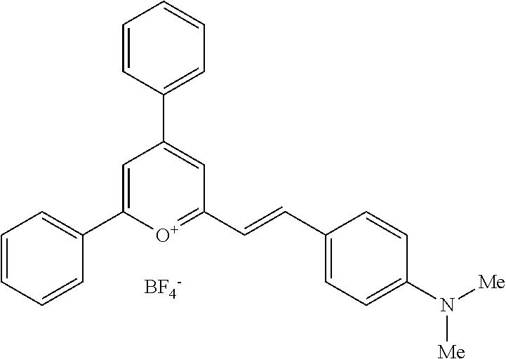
C1=C(C2=CC=CC=C2)[O+]=C(C=CC2=CC=C(N([Me])[Me])C=C2)C=C1C1=CC=CC=C1.[BF4-]
